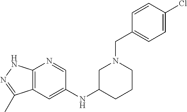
C1(NC2=CC3=C(N=C2)NN=C3C)CCCN(CC2=CC=C(Cl)C=C2)C1
